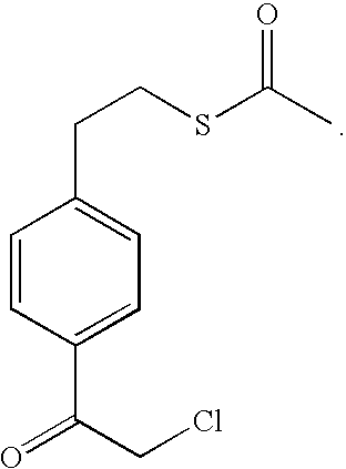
C1=CC(C(=O)CCl)=CC=C1CCSC(C)=O
